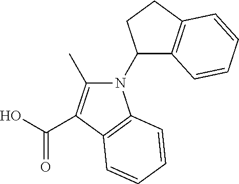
N1(C2C3=C(CC2)C=CC=C3)C(C)=C(C(O)=O)C2=C1C=CC=C2
